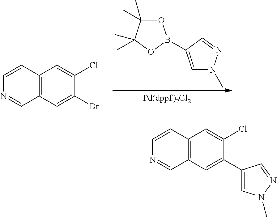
C12=C(C=C(Br)C(Cl)=C1)C=NC=C2.O1C(C)(C)C(C)(C)OB1C1=CN(C)N=C1.C12=C(C=C(C3=CN(C)N=C3)C(Cl)=C1)C=NC=C2
